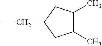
CCC1CC(C)C(C)C1
